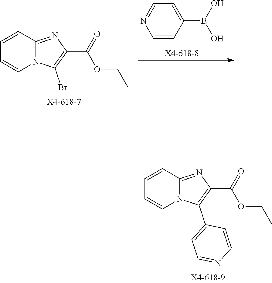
C12=NC(C(OCC)=O)=C(C3=CC=NC=C3)N1C=CC=C2.C1=CC(B(O)O)=CC=N1.C12=NC(C(OCC)=O)=C(Br)N1C=CC=C2
